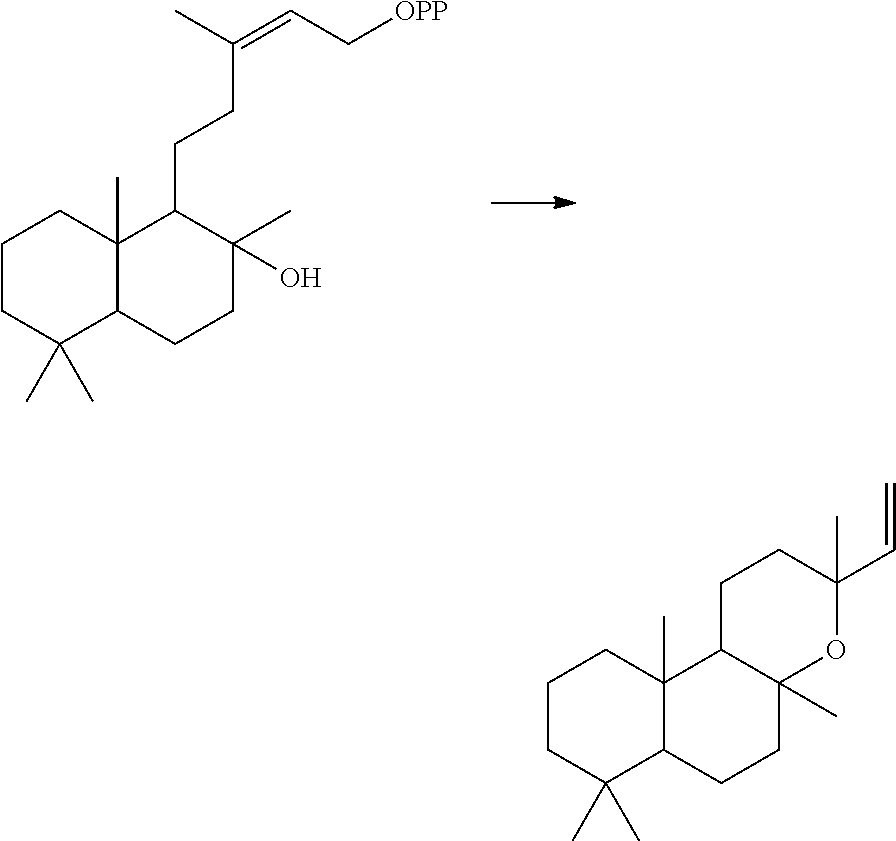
C1CC(C)(C)C2C(C)(C1)C(CCC(=CC[OPP])C)C(C)(O)CC2.C1CC(C)(C)C2C(C)(C1)C1C(C)(CC2)OC(C)(C=C)CC1
